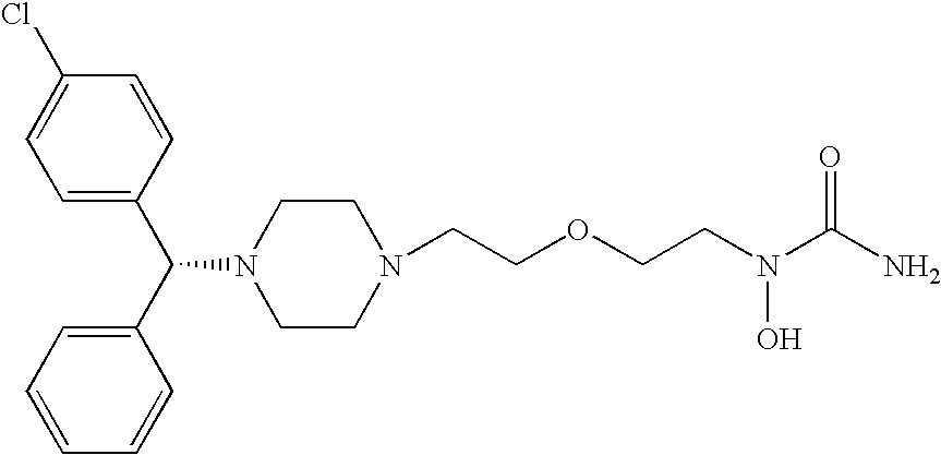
C1=C(Cl)C=CC(C(C2=CC=CC=C2)N2CCN(CCOCCN(C(=O)N)O)CC2)=C1
